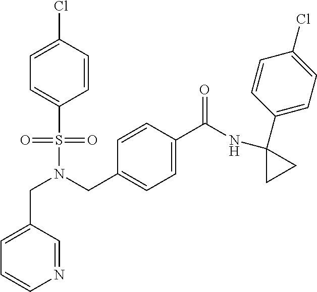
C(N(S(=O)(=O)C1=CC=C(Cl)C=C1)CC1=CC=C(C(NC2(C3=CC=C(Cl)C=C3)CC2)=O)C=C1)C1=CC=CN=C1
